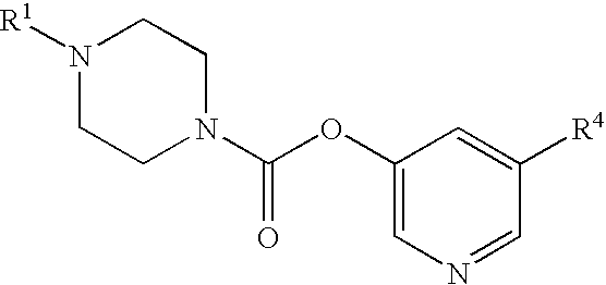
N1([R1])CCN(C(=O)OC2=CN=CC([R4])=C2)CC1
